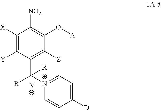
C1([X])=C([Y])C(C([R])([R])[N+]2=CC=C([D])C=C2)=C([Z])C(O[A])=C1[NO2].[V]
